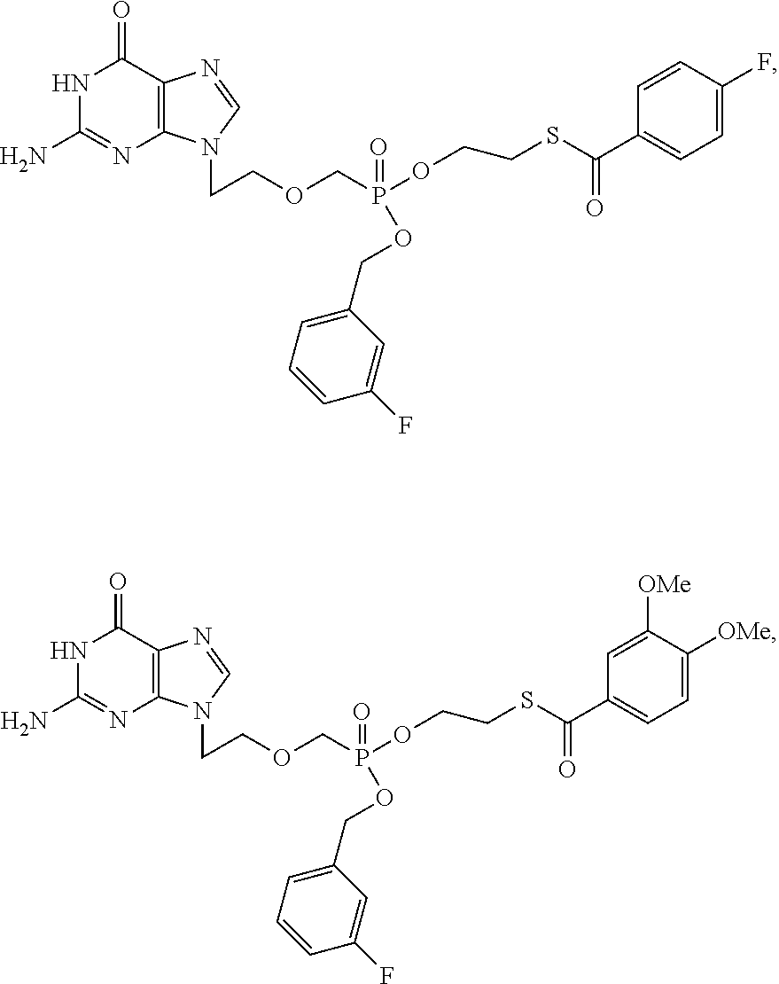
C1(=O)NC(N)=NC2=C1N=CN2CCOCP(OCCSC(=O)C1=CC=C(F)C=C1)(=O)OCC1=CC=CC(F)=C1.C1(=O)NC(N)=NC2=C1N=CN2CCOCP(OCCSC(=O)C1=CC=C([OMe])C([OMe])=C1)(=O)OCC1=CC=CC(F)=C1
